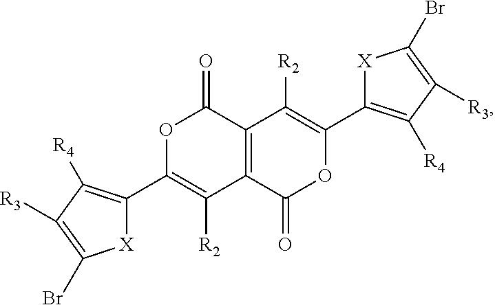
[X]1C(C2=C([R2])C3=C(C(=O)O2)C([R2])=C(C2=C([R4])C([R3])=C(Br)[X]2)OC3=O)=C([R4])C([R3])=C1Br
